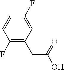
C1(F)=C(CC(O)=O)C=C(F)C=C1
